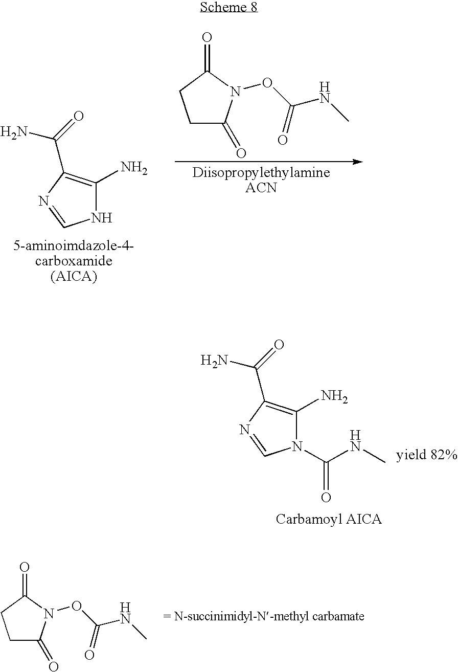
C1(N)=C(C(=O)N)N=CN1.C1C(=O)N(OC(NC)=O)C(=O)C1.C1(N)=C(C(=O)N)N=CN1C(NC)=O.C1C(=O)N(OC(NC)=O)C(=O)C1
